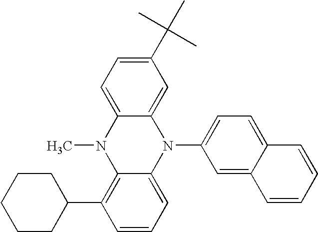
CN1C2=C(C3CCCCC3)C=CC=C2N(C2=CC=C3C(=C2)C=CC=C3)C2=CC(C(C)(C)C)=CC=C12
